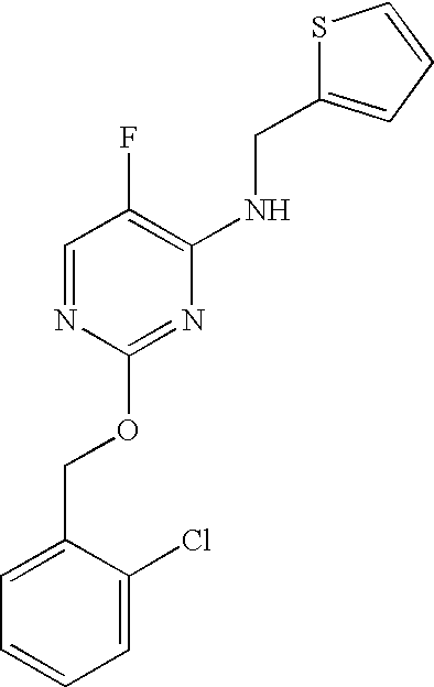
C1=C(CNC2=C(F)C=NC(OCC3=CC=CC=C3Cl)=N2)SC=C1
